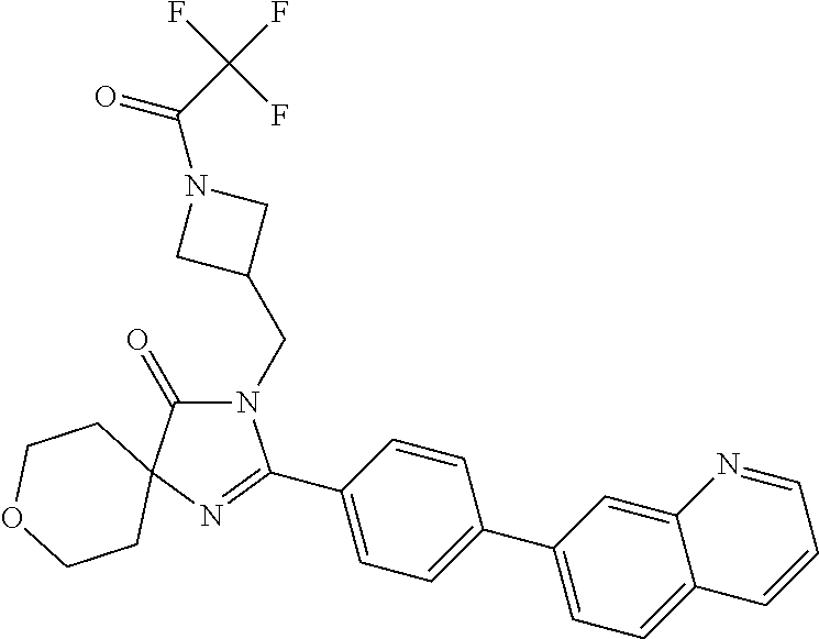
N1(CC2CN(C(C(F)(F)F)=O)C2)C(=O)C2(N=C1C1=CC=C(C3=CC=C4C(=C3)N=CC=C4)C=C1)CCOCC2
